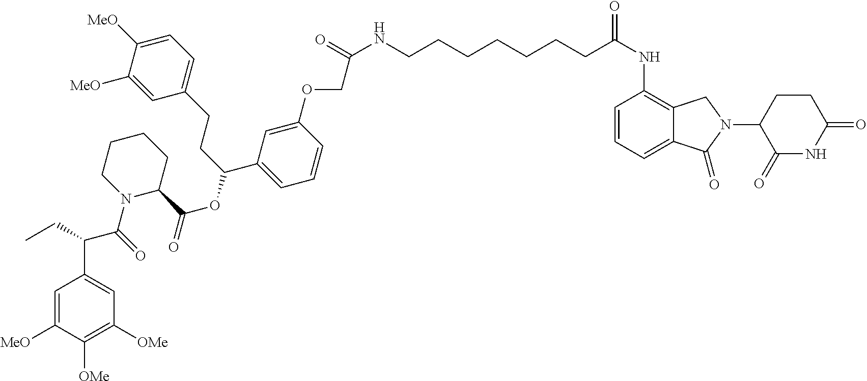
C1=C([MeO])C([OMe])=C([OMe])C=C1C(C(N1C(C(OC(C2=CC=CC(OCC(NCCCCCCCC(NC3=C4C(=CC=C3)C(=O)N(C3CCC(=O)NC3=O)C4)=O)=O)=C2)CCC2=CC=C([MeO])C([MeO])=C2)=O)CCCC1)=O)CC
